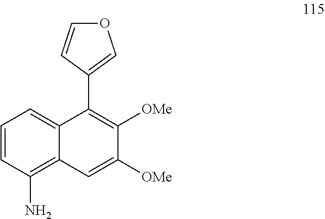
C1=C([OMe])C([OMe])=C(C2=COC=C2)C2=CC=CC(N)=C12
